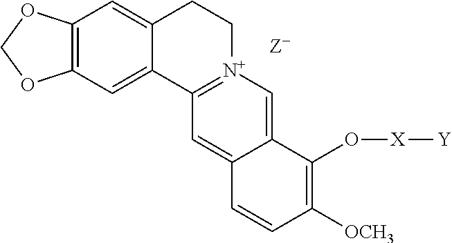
C12=C(C=C3C(=C1)C1=[N+](CC3)C=C3C(=C1)C=CC([OCH3])=C3O[X][Y])OCO2
